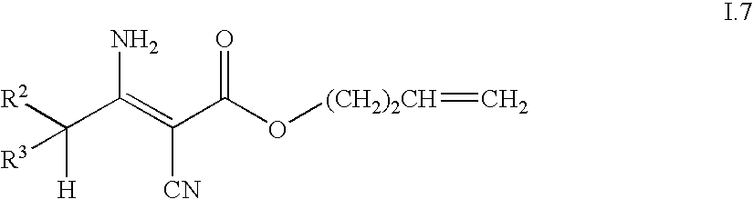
C(C(=C(C(O[(CH2)2CH]=C)=O)[CN])N)([H])([R2])[R3]
